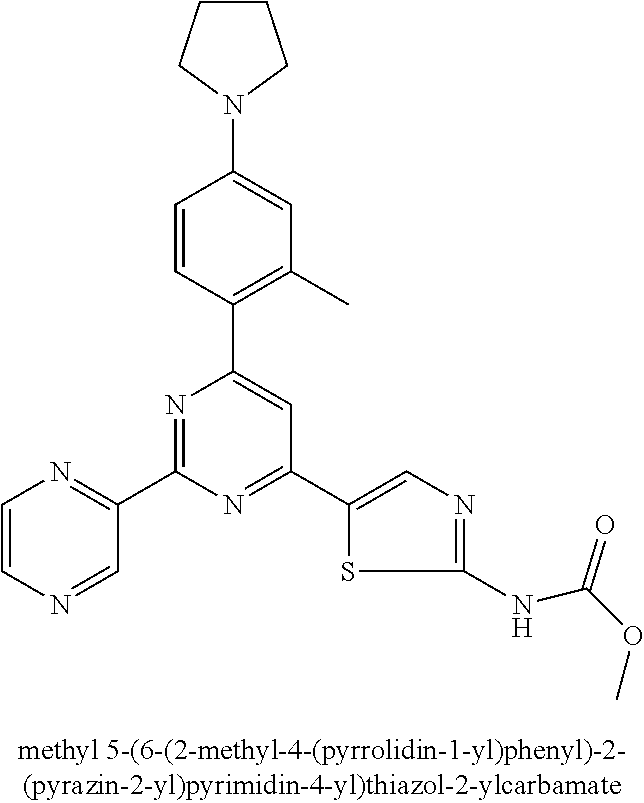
C1=CC(C2=CC(C3=CN=C(NC(OC)=O)S3)=NC(C3=NC=CN=C3)=N2)=C(C)C=C1N1CCCC1
